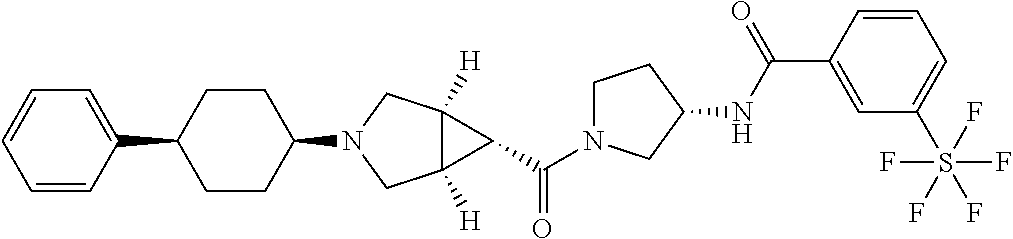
C1(C2CCC(N3CC4([H])C([H])(C3)C4C(=O)N3CCC(NC(C4=CC(S(F)(F)(F)(F)F)=CC=C4)=O)C3)CC2)=CC=CC=C1
